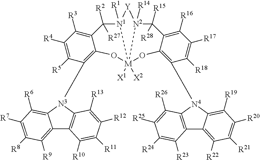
C12=C([R9])C([R8])=C([R7])C([R6])=C1[N3](C1=C3C(=C([R3])C([R4])=C1[R5])C([R2])([R27])[N1]1([R1])[M]4([X1])([X2])(O3)[N2]([R14])([Y]1)C([R15])([R28])C1=C([R16])C([R17])=C([R18])C([N4]3C5=C([R19])C([R20])=C([R21])C([R22])=C5C5=C3C([R26])=C([R25])C([R24])=C5[R23])=C1O4)C1=C2C([R10])=C([R11])C([R12])=C1[R13]
